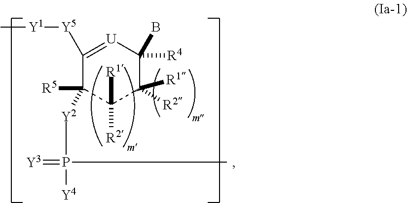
C1([Y5][Y1]C)=[U]C([R4])(B)C([R1])([R2])C([R1])([R2])C1([R5])[Y2]P(=[Y3])(C)[Y4]
